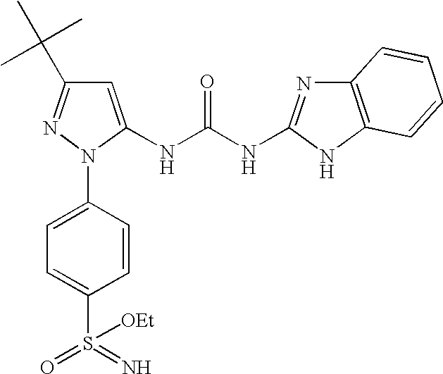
C1=C(NC(NC2=NC3=C(N2)C=CC=C3)=O)N(C2=CC=C(S(=N)(=O)[OEt])C=C2)N=C1C(C)(C)C
